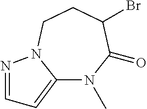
C12=CC=NN1CCC(Br)C(=O)N2C
